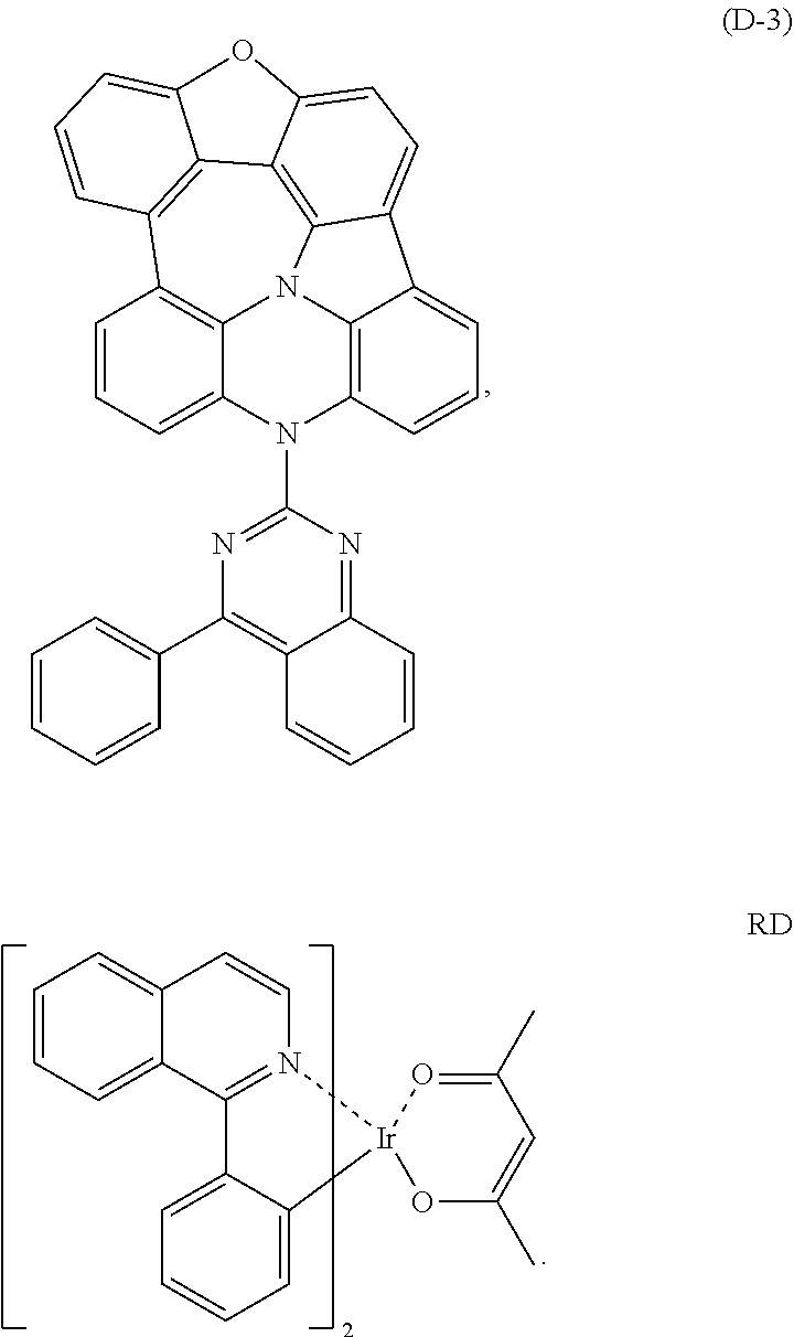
C1=CC=C2C3=C1C1=C4C5=C6N3C3=C(N2C2=NC(C7=CC=CC=C7)=C7C(=N2)C=CC=C7)C=CC=C3C6=CC=C5OC4=CC=C1.C1=CC=C2C(=C1)C=CN1=C2C2=CC=CC=C2[Ir]12OC(C)=CC(C)=O2
